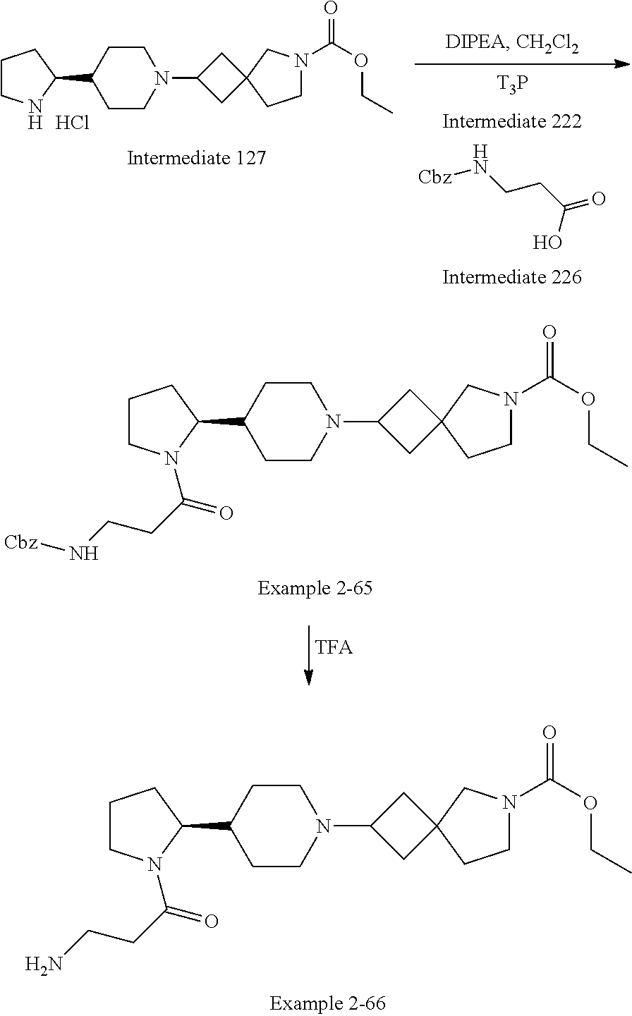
C1CN(C2CC3(C2)CCN(C(=O)OCC)C3)CCC1C1CCCN1.Cl.[T3P].[Cbz]NCCC(=O)O.C1CN(C2CC3(C2)CCN(C(=O)OCC)C3)CCC1C1CCCN1C(CCN[Cbz])=O.C1CN(C2CC3(C2)CCN(C(=O)OCC)C3)CCC1C1CCCN1C(CCN)=O
